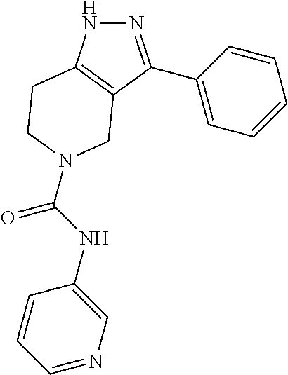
N1N=C(C2=CC=CC=C2)C2=C1CCN(C(NC1=CN=CC=C1)=O)C2
